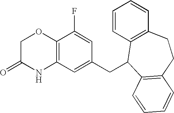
C12=C(C=C(CC3C4=C(C=CC=C4)CCC4=C3C=CC=C4)C=C1F)NC(=O)CO2
